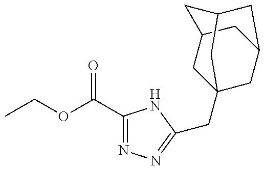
CCOC(C1=NN=C(CC23CC4CC(C2)CC(C4)C3)N1)=O
